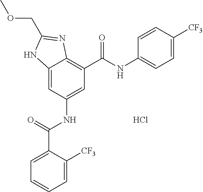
C12=CC(NC(=O)C3=CC=CC=C3[CF3])=CC(C(=O)NC3=CC=C([CF3])C=C3)=C1N=C(COC)N2.Cl
